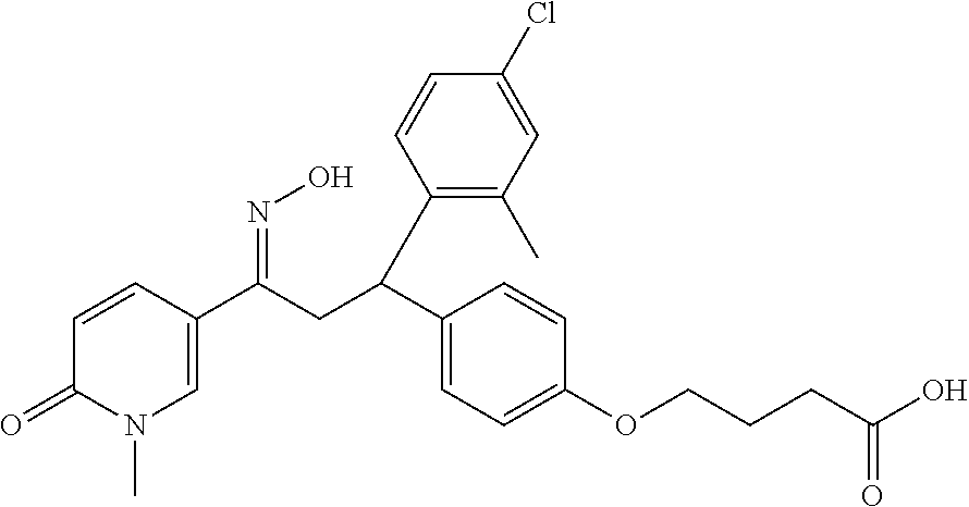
C1=CC(C(CC(C2=CC=C(OCCCC(O)=O)C=C2)C2=C(C)C=C(Cl)C=C2)=NO)=CN(C)C1=O
